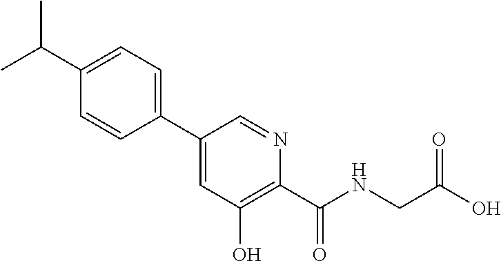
C1(C2=CC=C(C(C)C)C=C2)=CC(O)=C(C(NCC(O)=O)=O)N=C1
